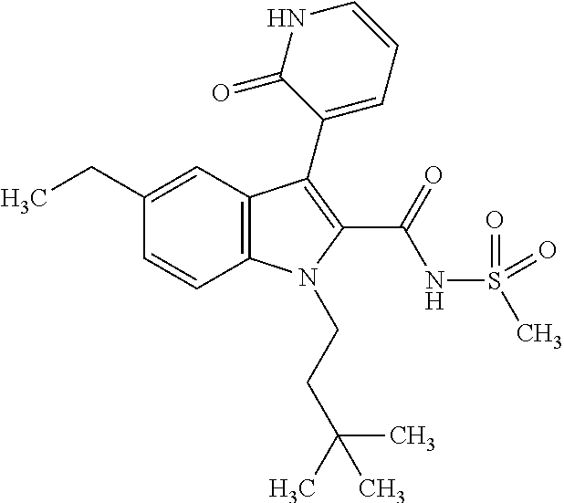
C1(CC)=CC2=C(C=C1)N(CCC(C)(C)C)C(C(=O)NS(C)(=O)=O)=C2C1=CC=CNC1=O
